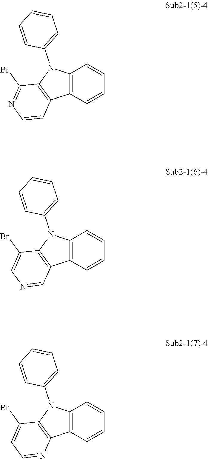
C12=C(C=CC=C1)C1=C(N2C2=CC=CC=C2)C(Br)=NC=C1.C12=C(C=CC=C1)C1=C(N2C2=CC=CC=C2)C(Br)=CN=C1.C12=C(C=CC=C1)C1=C(N2C2=CC=CC=C2)C(Br)=CC=N1
